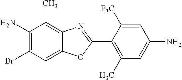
C1(N)=C(Br)C=C2C(=C1C)N=C(C1=C(C)C=C(N)C=C1[F3C])O2
